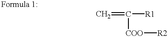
C=C([COO][R2])[R1]
